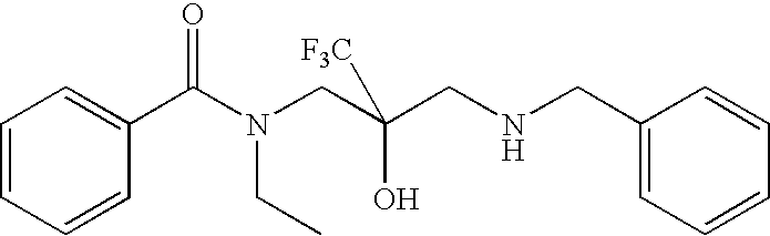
C1=CC=CC(C(N(CC(CNCC2=CC=CC=C2)([F3C])O)CC)=O)=C1
